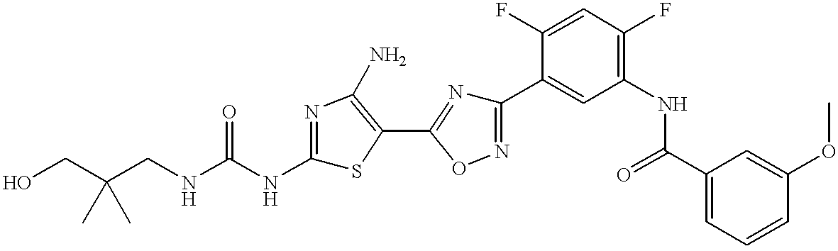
C(CNC(NC1=NC(N)=C(C2=NC(C3=CC(NC(C4=CC=CC(OC)=C4)=O)=C(F)C=C3F)=NO2)S1)=O)(CO)(C)C
